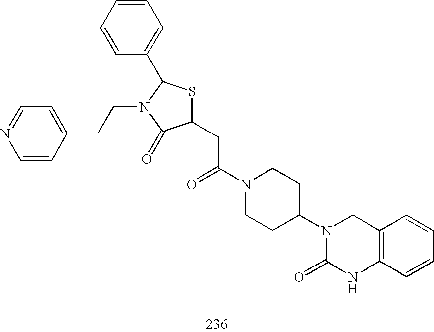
C1(CC(N2CCC(N3C(=O)NC4=C(C3)C=CC=C4)CC2)=O)SC(C2=CC=CC=C2)N(CCC2=CC=NC=C2)C1=O
